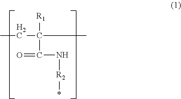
CCC(C)([R1])C(=O)N[R2]*
